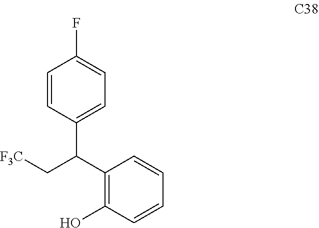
C1(C(C[F3C])C2=C(O)C=CC=C2)=CC=C(F)C=C1
